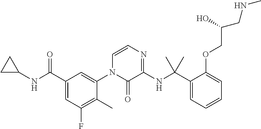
C1(C(NC2CC2)=O)=CC(F)=C(C)C(N2C(=O)C(NC(C3=CC=CC=C3OCC(O)CNC)(C)C)=NC=C2)=C1
